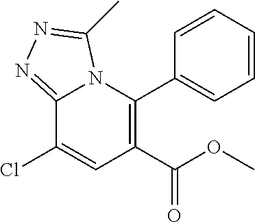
C1=CC=CC(C2=C(C(OC)=O)C=C(Cl)C3=NN=C(C)N23)=C1
